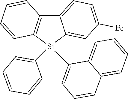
C12=C([Si](C3=CC=CC=C3)(C3=CC=CC4=CC=CC=C34)C3=CC(Br)=CC=C13)C=CC=C2
